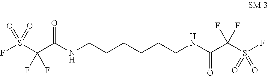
C(NC(C(S(F)(=O)=O)(F)F)=O)CCCCCNC(C(S(F)(=O)=O)(F)F)=O
